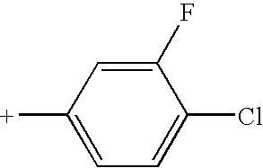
C1(F)=CC([+])=CC=C1Cl
